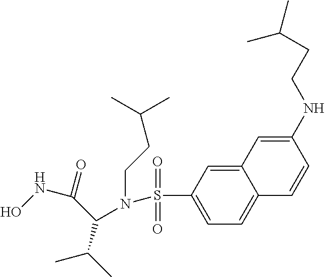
C1(NCCC(C)C)=CC2=CC(S(=O)(=O)N(CCC(C)C)C(C(=O)NO)C(C)C)=CC=C2C=C1
